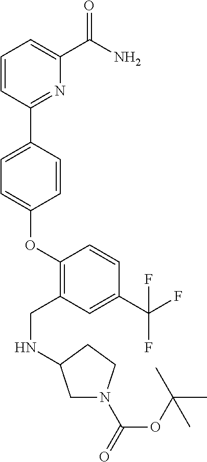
O(C1=CC=C(C2=NC(C(=O)N)=CC=C2)C=C1)C1=C(CNC2CN(C(=O)OC(C)(C)C)CC2)C=C(C(F)(F)F)C=C1
